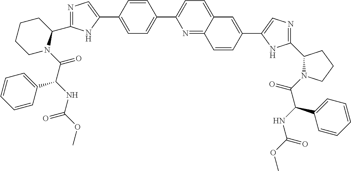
C1=C(C2=CN=C(C3N(C(C(NC(OC)=O)C4=CC=CC=C4)=O)CCCC3)N2)C=CC(C2=CC=C3C(=N2)C=CC(C2=CN=C(C4N(C(C(NC(OC)=O)C5=CC=CC=C5)=O)CCC4)N2)=C3)=C1
